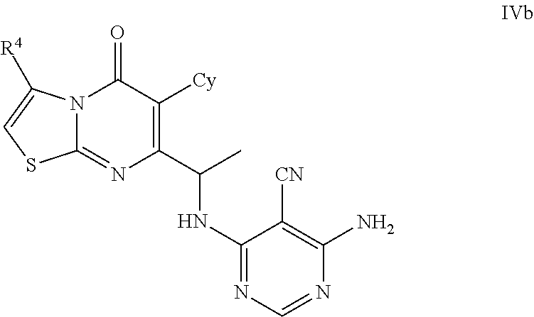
C1(NC(C2=C([Cy])C(=O)N3C(=N2)SC=C3[R4])C)=NC=NC(N)=C1[CN]
